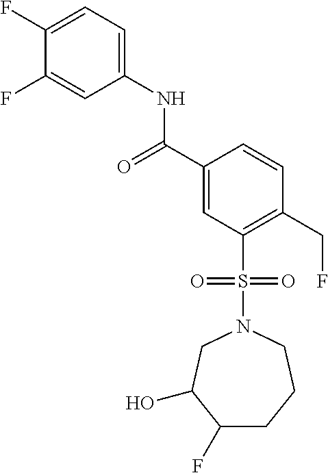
C1(F)=CC=C(NC(C2=CC(S(N3CC(O)C(F)CCC3)(=O)=O)=C(CF)C=C2)=O)C=C1F
